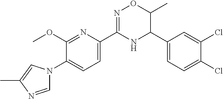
C1(C2=CC=C(N3C=NC(C)=C3)C(OC)=N2)=NOC(C)C(C2=CC=C(Cl)C(Cl)=C2)N1
